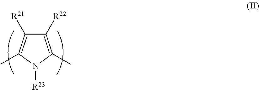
C1([R22])=C(C)N([R23])C(C)=C1[R21]
